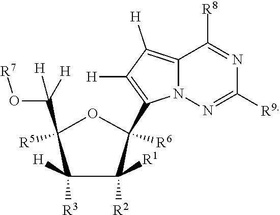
C12=C([H])C([H])=C(C3([R6])C([R1])([R2])C([H])([R3])C(C(O[R7])([H])[H])([R5])O3)N1N=C([R9])N=C2[R8]
